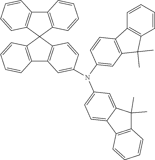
C12=C(C3(C4=C1C=C(N(C1=CC5=C(C6=C(C=CC=C6)C5(C)C)C=C1)C1=CC=C5C6=C(C=CC=C6)C(C)(C)C5=C1)C=C4)C1=C(C4=C3C=CC=C4)C=CC=C1)C=CC=C2
